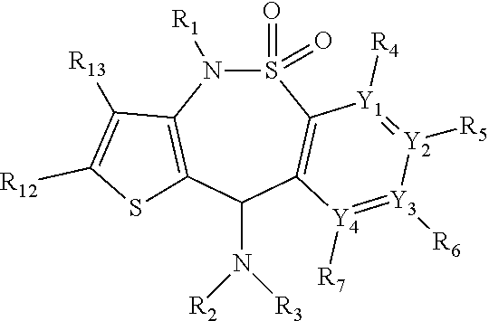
S1(=O)(=O)N([R1])C2=C(C(N([R3])[R2])C3=C1[Y1]([R4])=[Y2]([R5])[Y3]([R6])=[Y4]3[R7])SC([R12])=C2[R13]
